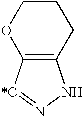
C12=C(NN=[*C]1)CCCO2
